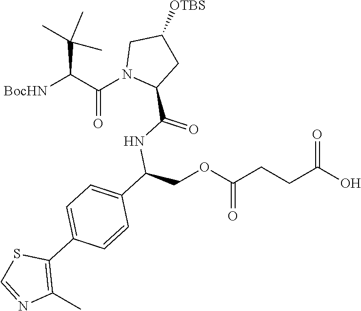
[BocHN]C(C(N1C(C(=O)NC(COC(CCC(O)=O)=O)C2=CC=C(C3=C(C)N=CS3)C=C2)CC([OTBS])C1)=O)C(C)(C)C
